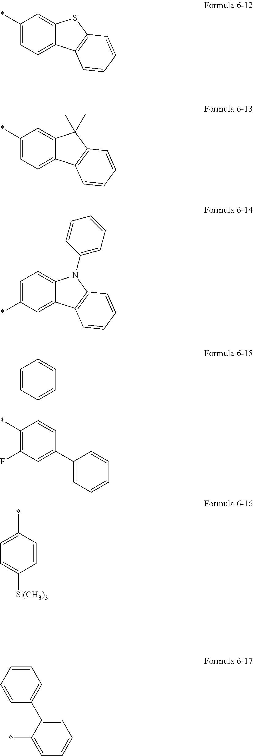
C1(*)=CC=C2C(=C1)SC1=C2C=CC=C1.C1(*)=CC=C2C(=C1)C(C)(C)C1=C2C=CC=C1.C1=C(*)C=C2C(=C1)N(C1=CC=CC=C1)C1=C2C=CC=C1.C1=CC(C2=CC(C3=CC=CC=C3)=CC(F)=C2*)=CC=C1.C1=CC(*)=CC=C1[Si(CH3)3].C1=C(C2=CC=CC=C2)C(*)=CC=C1
